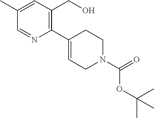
C1(C)=CC(CO)=C(C2=CCN(C(=O)OC(C)(C)C)CC2)N=C1
